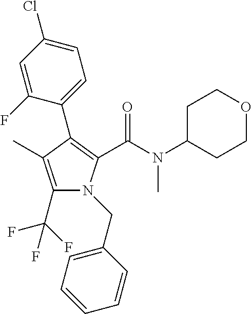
C1(C2=C(C(=O)N(C)C3CCOCC3)N(CC3=CC=CC=C3)C(C(F)(F)F)=C2C)=CC=C(Cl)C=C1F
